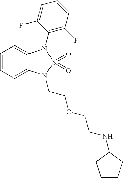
C1=CC=C2C(=C1)N(C1=C(F)C=CC=C1F)S(=O)(=O)N2CCOCCNC1CCCC1
